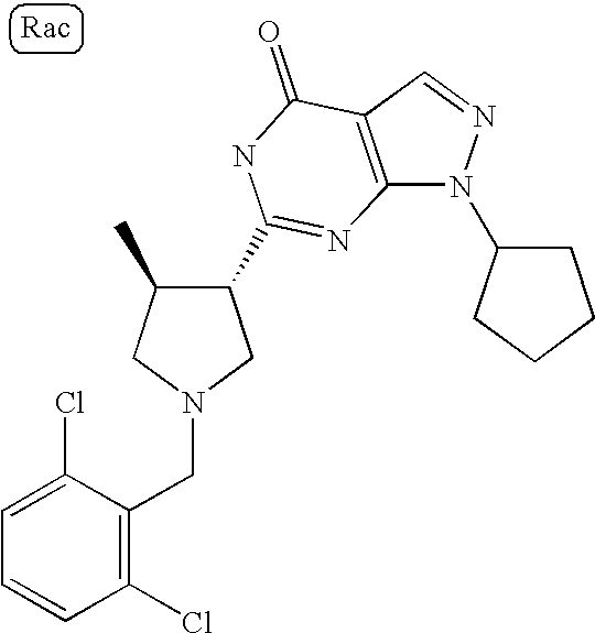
C12=C(C=NN1C1CCCC1)C(=O)NC(C1C(C)CN(CC3=C(Cl)C=CC=C3Cl)C1)=N2
